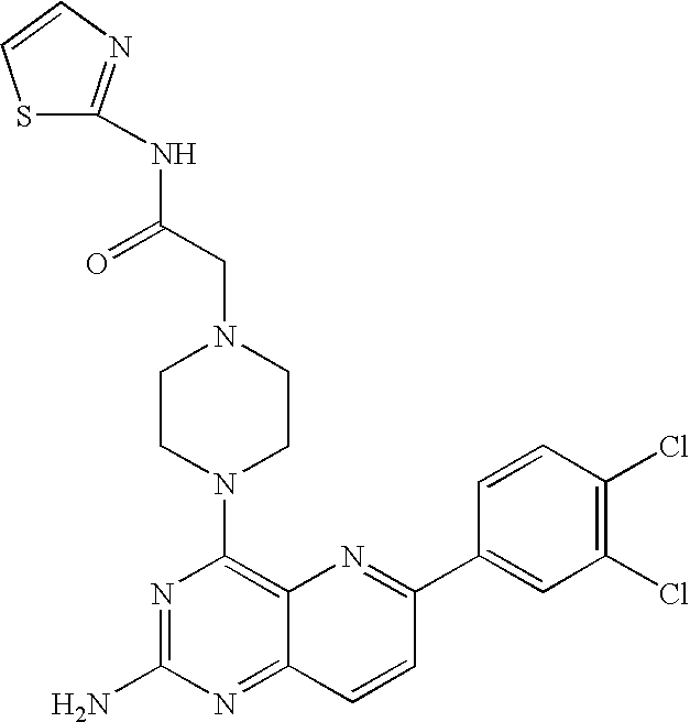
N1=C(N)N=C2C(=C1N1CCN(CC(NC3=NC=CS3)=O)CC1)N=C(C1=CC(Cl)=C(Cl)C=C1)C=C2
